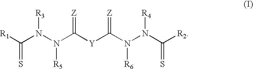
S=C([R1])N(N([R5])C([Y]C(N([R6])N(C(=S)[R2])[R4])=[Z])=[Z])[R3]
